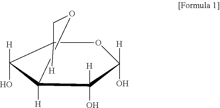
C12([H])C([H])(O)C([H])(C([H])(O)C([H])(O)O1)OC2
